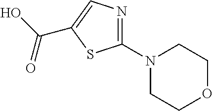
N1(C2=NC=C(C(=O)O)S2)CCOCC1
